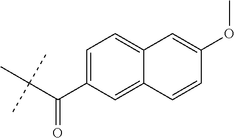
C1(C(C(C)(C)C)=O)=CC=C2C(=C1)C=CC(OC)=C2
